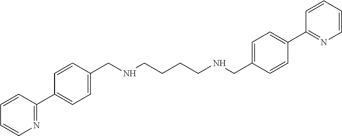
C1=CC(CNCCCCNCC2=CC=C(C3=NC=CC=C3)C=C2)=CC=C1C1=NC=CC=C1
